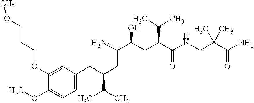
COCCCOC1=CC(CC(CC(N)C(O)CC(C(C)C)C(NCC(C(N)=O)(C)C)=O)C(C)C)=CC=C1OC
